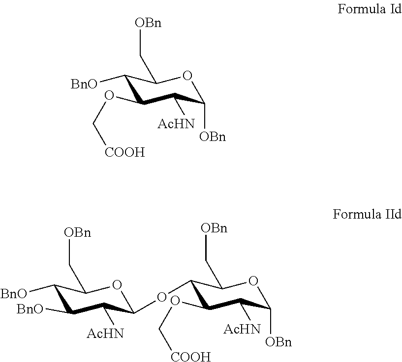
C1([BnO])C(OC[COOH])C([AcHN])C([OBn])OC1C[OBn].C1([BnO])C([BnO])C([AcHN])C(OC2C(C[OBn])OC([OBn])C([AcHN])C2OC[COOH])OC1C[OBn]
